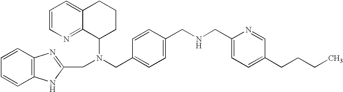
C1=CN=C2C(=C1)CCCC2N(CC1=CC=C(CNCC2=CC=C(CCCC)C=N2)C=C1)CC1=NC2=C(N1)C=CC=C2
